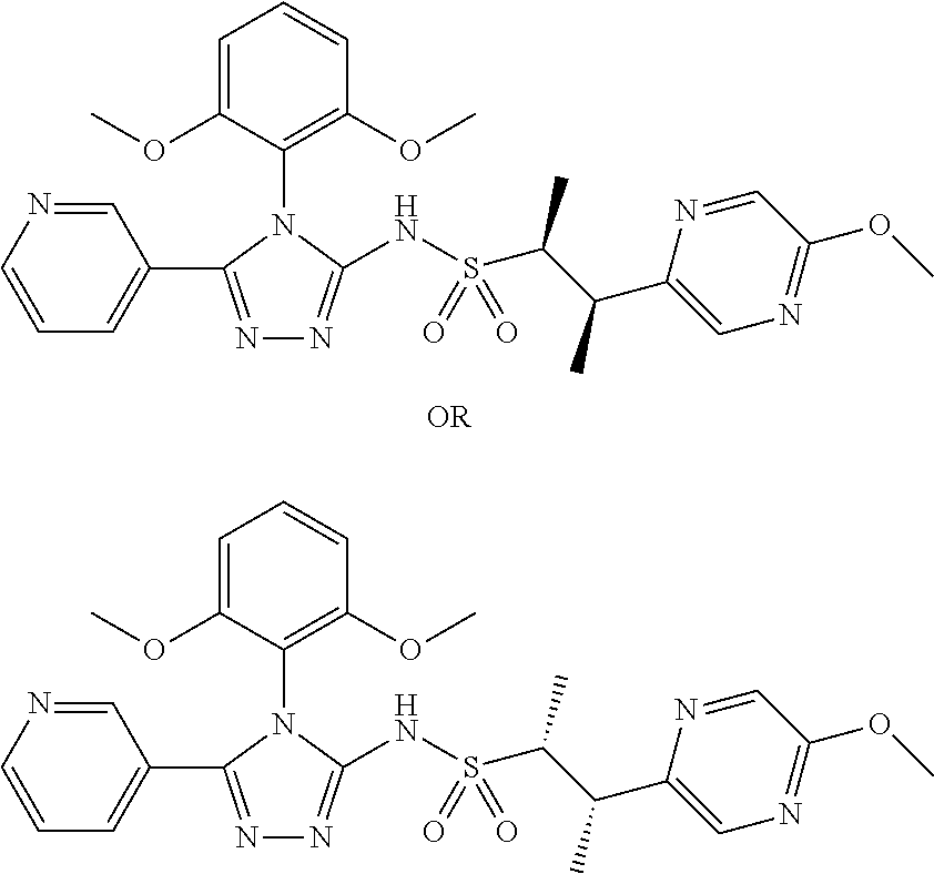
N1=C(C2=CC=CN=C2)N(C2=C(OC)C=CC=C2OC)C(NS(C(C(C)C2=CN=C(OC)C=N2)C)(=O)=O)=N1.N1=C(C2=CC=CN=C2)N(C2=C(OC)C=CC=C2OC)C(NS(C(C(C)C2=CN=C(OC)C=N2)C)(=O)=O)=N1
